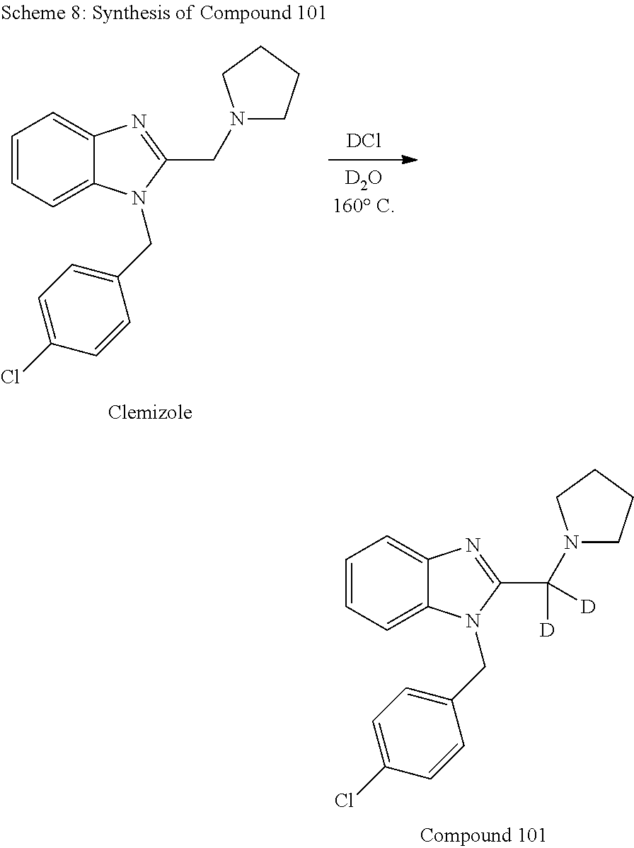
[DCl].C1=CC=C2C(=C1)N=C(CN1CCCC1)N2CC1=CC=C(Cl)C=C1.C1=CC=C2C(=C1)N=C(C(N1CCCC1)([D])[D])N2CC1=CC=C(Cl)C=C1
